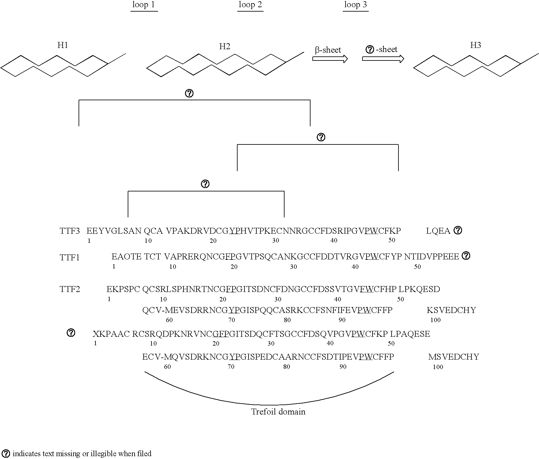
C1CCCCCC(C)CCCCC1.[H1].C1CCCCC(C)CCCCCCCCCC1.[H2].C1CCCCCC(C)CCCCC1.[H3].[TTF3].[TTF1].[TTF2].[EKPSPC QCSRLSPHNRTNCGFPGITSDNCFDNGCCFDSSVTGVFWCFHP LPKQESD]
